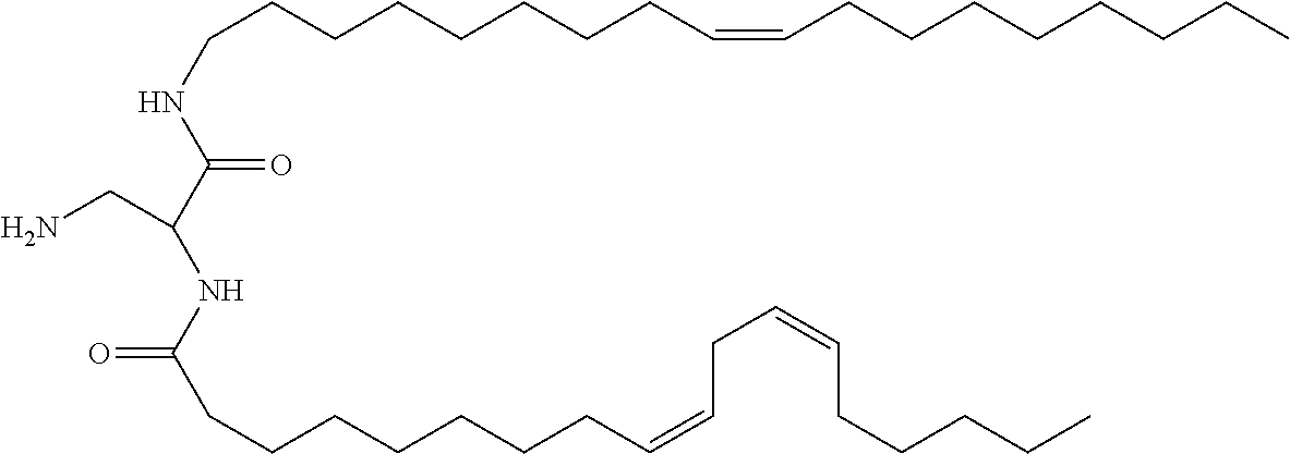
C(CNC(C(NC(CCCCCCCC=CCC=CCCCCC)=O)CN)=O)CCCCCCC=CCCCCCCCC
